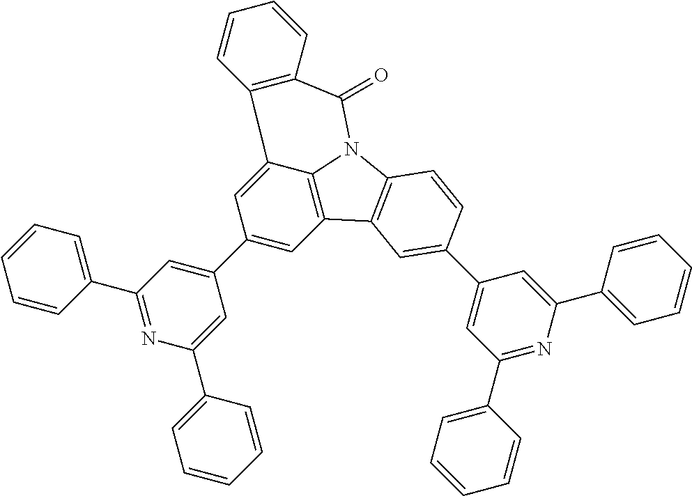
C1(C2=CC=CC=C2)=CC(C2=CC3=C4C(=C2)C2=C(C(=O)N4C4=C3C=C(C3=CC(C5=CC=CC=C5)=NC(C5=CC=CC=C5)=C3)C=C4)C=CC=C2)=CC(C2=CC=CC=C2)=N1
